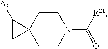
C1CN(C([R21])=O)CCC12C([A3])C2
